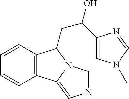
C12=C(C=CC=C1)C(CC(O)C1=CN(C)C=N1)N1C2=CN=C1
